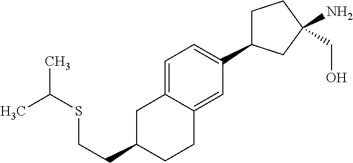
C1C(C2=CC=C3C(=C2)CCC(CCSC(C)C)C3)CC(N)(CO)C1
